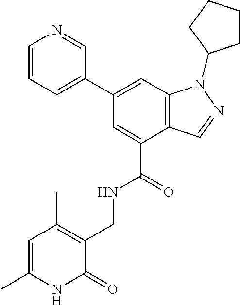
C1=CC=C(C2=CC3=C(C(C(=O)NCC4=C(C)C=C(C)NC4=O)=C2)C=NN3C2CCCC2)C=N1
